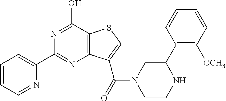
C1(C2=CC=CC=N2)=NC2=C(C(O)=N1)SC=C2C(=O)N1CCNC(C2=C([OCH3])C=CC=C2)C1
